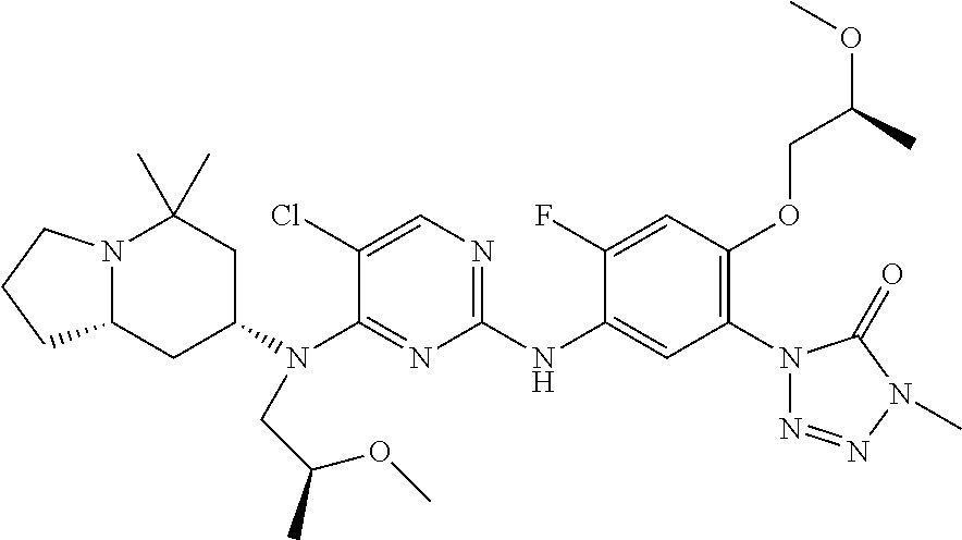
N12C(CC(N(C3=NC(NC4=CC(N5N=NN(C)C5=O)=C(OCC(C)OC)C=C4F)=NC=C3Cl)CC(C)OC)CC1(C)C)CCC2
